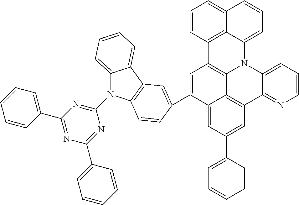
C1=CC=C2C3=C(C4=C5N2C2=CC=CN=C2C2=C5C(=CC(C5=CC=CC=C5)=C2)C(C2=CC5=C(N(C6=NC(C7=CC=CC=C7)=NC(C7=CC=CC=C7)=N6)C6=CC=CC=C65)C=C2)=C4)C=CC=C13
